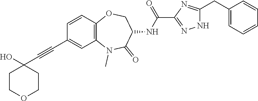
C1=CC2=C(C=C1C#CC1(O)CCOCC1)N(C)C(=O)C(NC(=O)C1=NNC(CC3=CC=CC=C3)=N1)CO2
